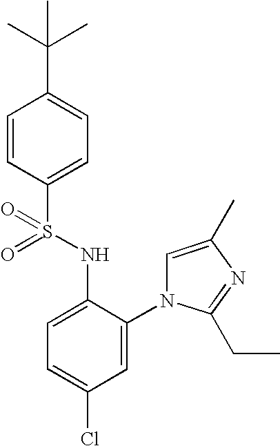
C1=CC(S(NC2=CC=C(Cl)C=C2N2C=C(C)N=C2CC)(=O)=O)=CC=C1C(C)(C)C
